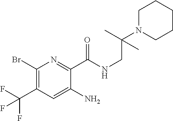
C1(Br)=C(C(F)(F)F)C=C(N)C(C(NCC(N2CCCCC2)(C)C)=O)=N1
